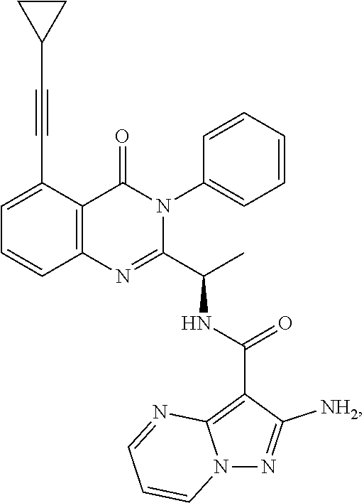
C1=C(C#CC2CC2)C2=C(C=C1)N=C(C(C)NC(C1=C3N(N=C1[NH2])C=CC=N3)=O)N(C1=CC=CC=C1)C2=O
